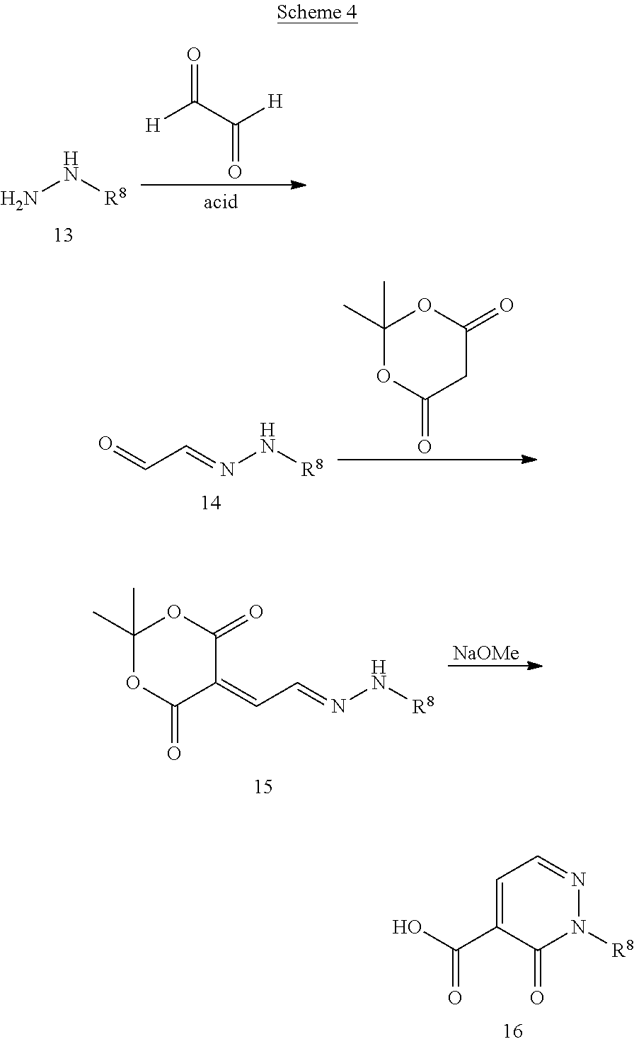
NN[R8].[H]C(C([H])=O)=O.C1(C)(C)OC(=O)CC(=O)O1.O=CC=NN[R8].[NaOMe].C1(=CC=NN[R8])C(=O)OC(C)(C)OC1=O.C1=C(C(O)=O)C(=O)N([R8])N=C1
